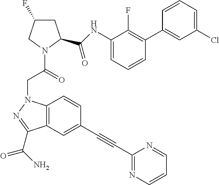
C12=C(C(C(N)=O)=NN1CC(N1C(C(=O)NC3=CC=CC(C4=CC(Cl)=CC=C4)=C3F)CC(F)C1)=O)C=C(C#CC1=NC=CC=N1)C=C2
